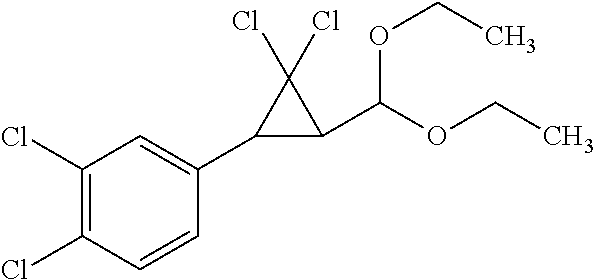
C1(Cl)=C(Cl)C=C(C2C(C(OCC)OCC)C2(Cl)Cl)C=C1
